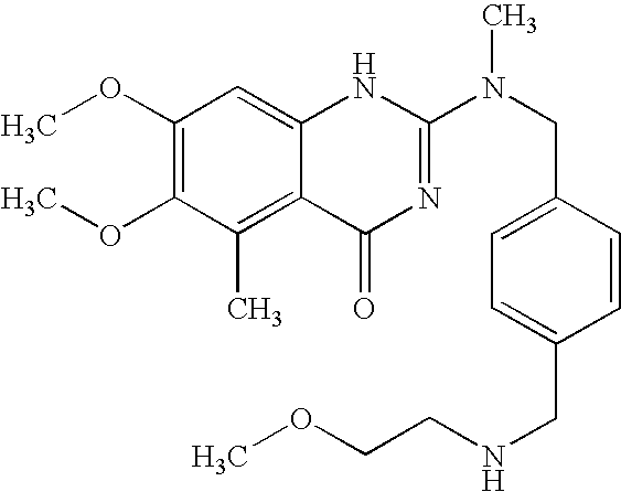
C1(OC)=C(OC)C(C)=C2C(=C1)NC(N(CC1=CC=C(CNCCOC)C=C1)C)=NC2=O
